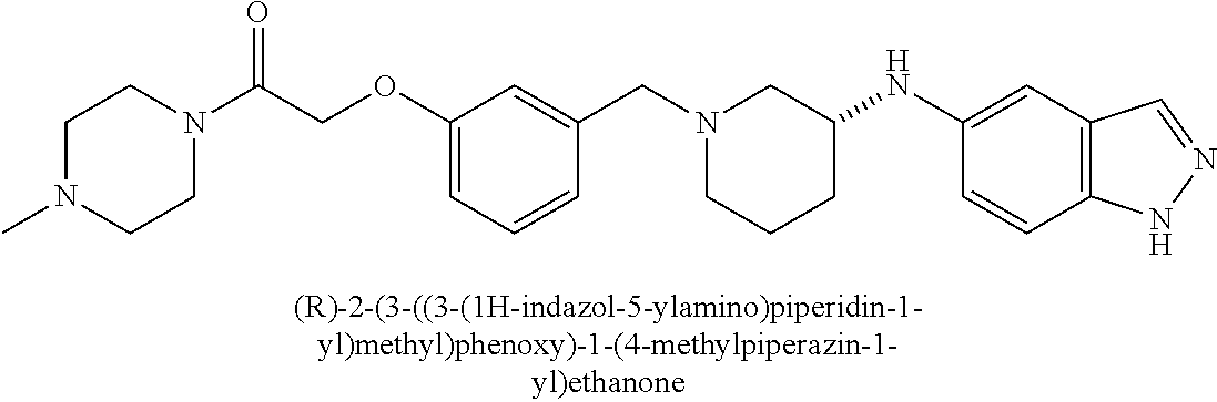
N1(CC2=CC(OCC(=O)N3CCN(C)CC3)=CC=C2)CCCC(NC2=CC3=C(C=C2)NN=C3)C1
